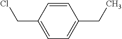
C1(CCl)=CC=C(CC)C=C1
